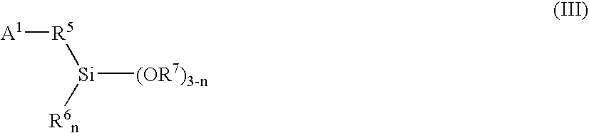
[Si]([(OR7)3-n])([R5][A1])[R6n]
